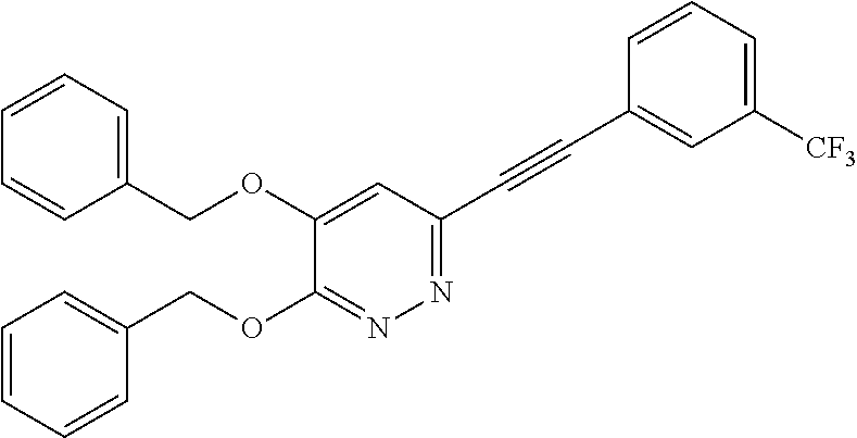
C1=CC=C(COC2=CC(C#CC3=CC([CF3])=CC=C3)=NN=C2OCC2=CC=CC=C2)C=C1
